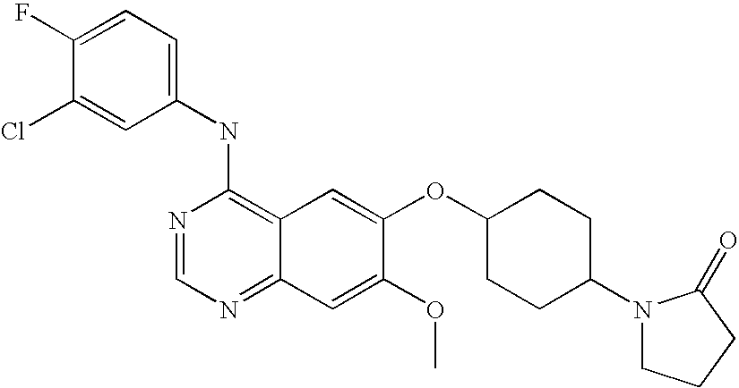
C1(NC2=C3C(=NC=N2)C=C(OC)C(OC2CCC(N4CCCC4=O)CC2)=C3)=CC=C(F)C(Cl)=C1
